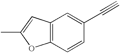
C12=C(C=C(C)O1)C=C(C#C)C=C2
